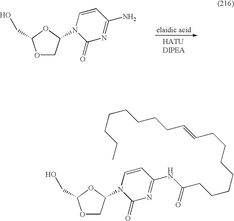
O1CC(N2C(=O)N=C(NC(CCCCCCCC=CCCCCCCCC)=O)C=C2)OC1CO.O1CC(N2C(=O)N=C(N)C=C2)OC1CO
